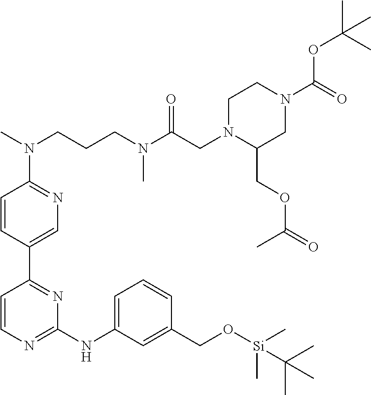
C1=CN=C(NC2=CC=CC(CO[Si](C)(C)C(C)(C)C)=C2)N=C1C1=CN=C(N(C)CCCN(C(CN2C(COC(=O)C)CN(C(=O)OC(C)(C)C)CC2)=O)C)C=C1
